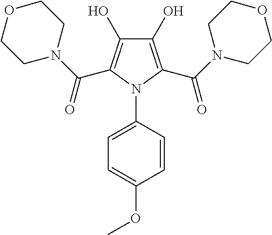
C1(O)=C(C(N2CCOCC2)=O)N(C2=CC=C(OC)C=C2)C(C(N2CCOCC2)=O)=C1O
